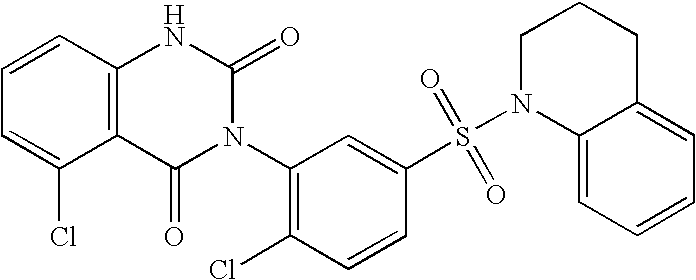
C12=C(C=CC=C1Cl)NC(=O)N(C1=C(Cl)C=CC(S(N3C4=CC=CC=C4CCC3)(=O)=O)=C1)C2=O
